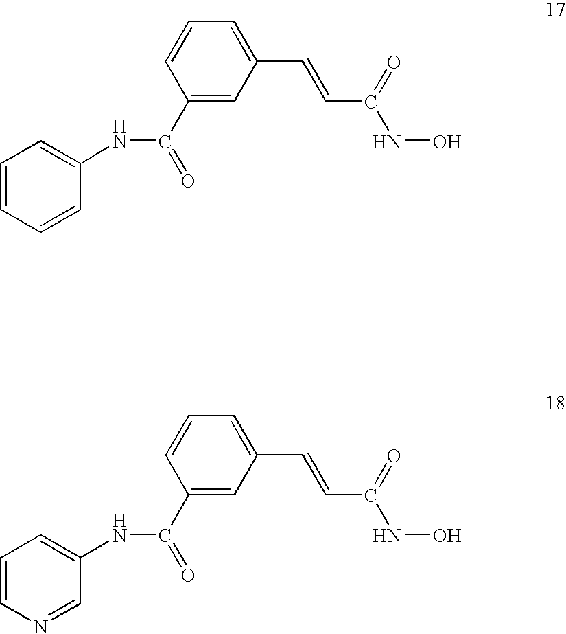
C1=CC=CC(NC(C2=CC(C=CC(NO)=O)=CC=C2)=O)=C1.C1=CN=CC(NC(C2=CC(C=CC(NO)=O)=CC=C2)=O)=C1
